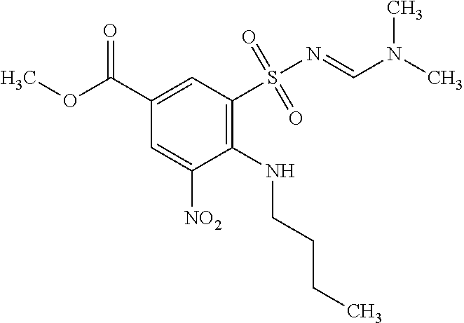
C1(NCCCC)=C(S(N=CN(C)C)(=O)=O)C=C(C(OC)=O)C=C1[NO2]
